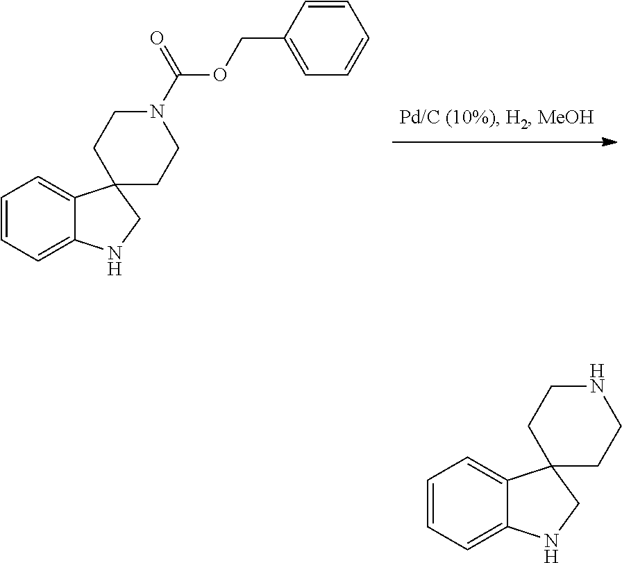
C1=CC=C2C(=C1)C1(CN2)CCN(C(=O)OCC2=CC=CC=C2)CC1.C1=CC=C2C(=C1)C1(CN2)CCNCC1
